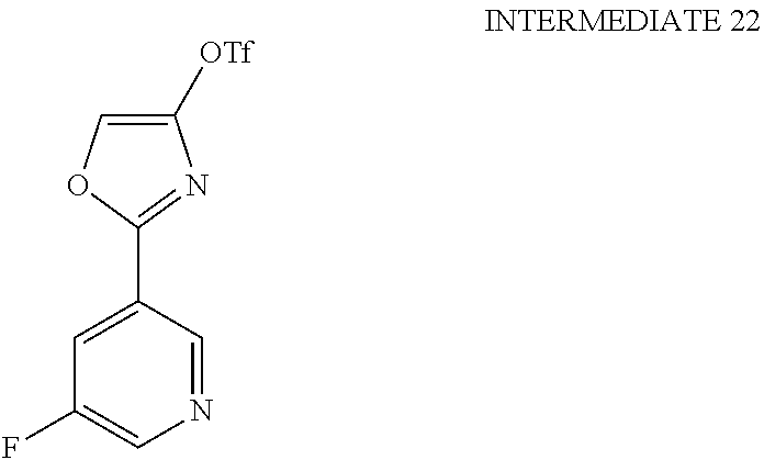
C1(F)=CN=CC(C2=NC([OTf])=CO2)=C1
